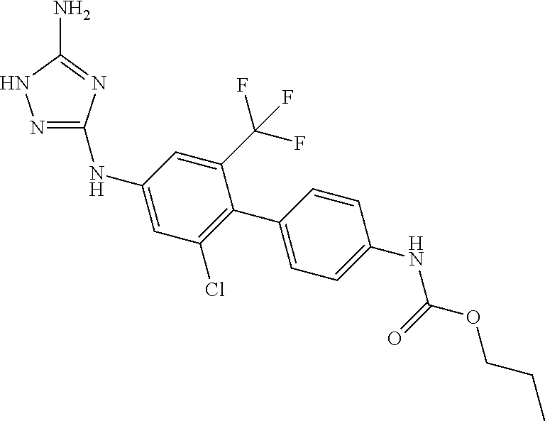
N1=C(NC2=CC(Cl)=C(C3=CC=C(NC(OCCC)=O)C=C3)C(C(F)(F)F)=C2)N=C(N)N1
